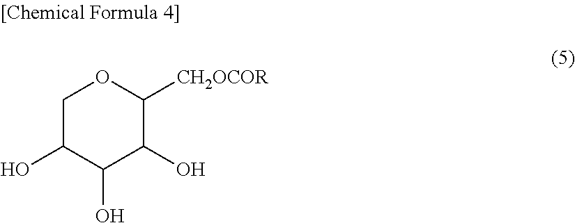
C1C(O)C(O)C(O)C([CH2OCOR])O1
